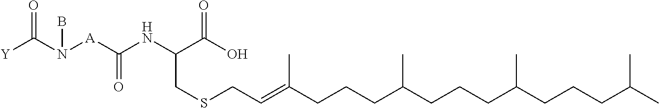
N(C(C(O)=O)CSCC=C(CCCC(CCCC(CCCC(C)C)C)C)C)C([A]N(C([Y])=O)B)=O
